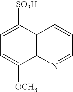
C1=C([OCH3])C2=C(C([SO3H])=C1)C=CC=N2
